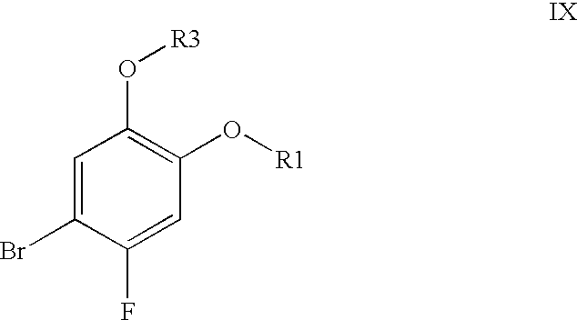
C1=C(Br)C(F)=CC(O[R1])=C1O[R3]
